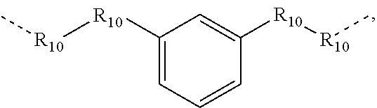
C1([R10][R10]C)=CC=CC([R10][R10]C)=C1
